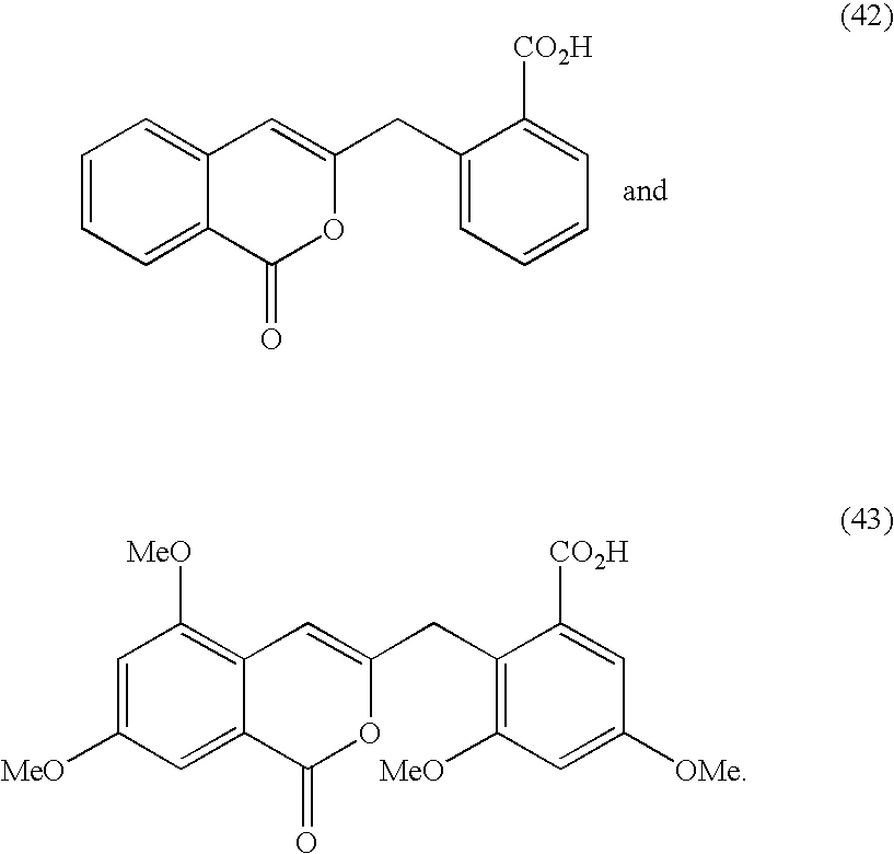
C1=CC=C2C(=C1)C=C(CC1=CC=CC=C1[CO2H])OC2=O.C1=C([MeO])C=C2C(=C1[MeO])C=C(CC1=C([MeO])C=C([OMe])C=C1[CO2H])OC2=O
